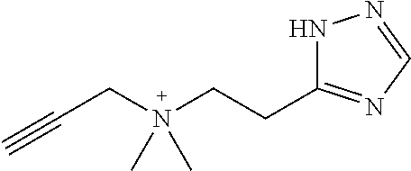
C(CN(CCC1=NC=NN1)(C)C)#C
